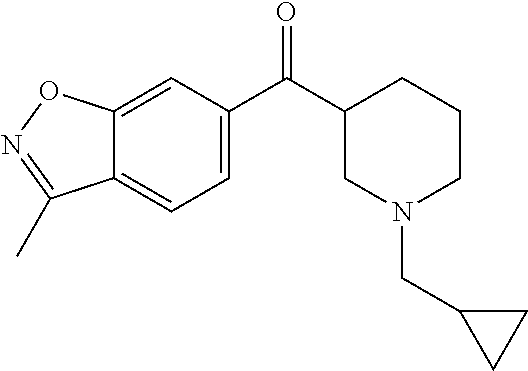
C12=CC(C(C3CN(CC4CC4)CCC3)=O)=CC=C1C(C)=NO2
